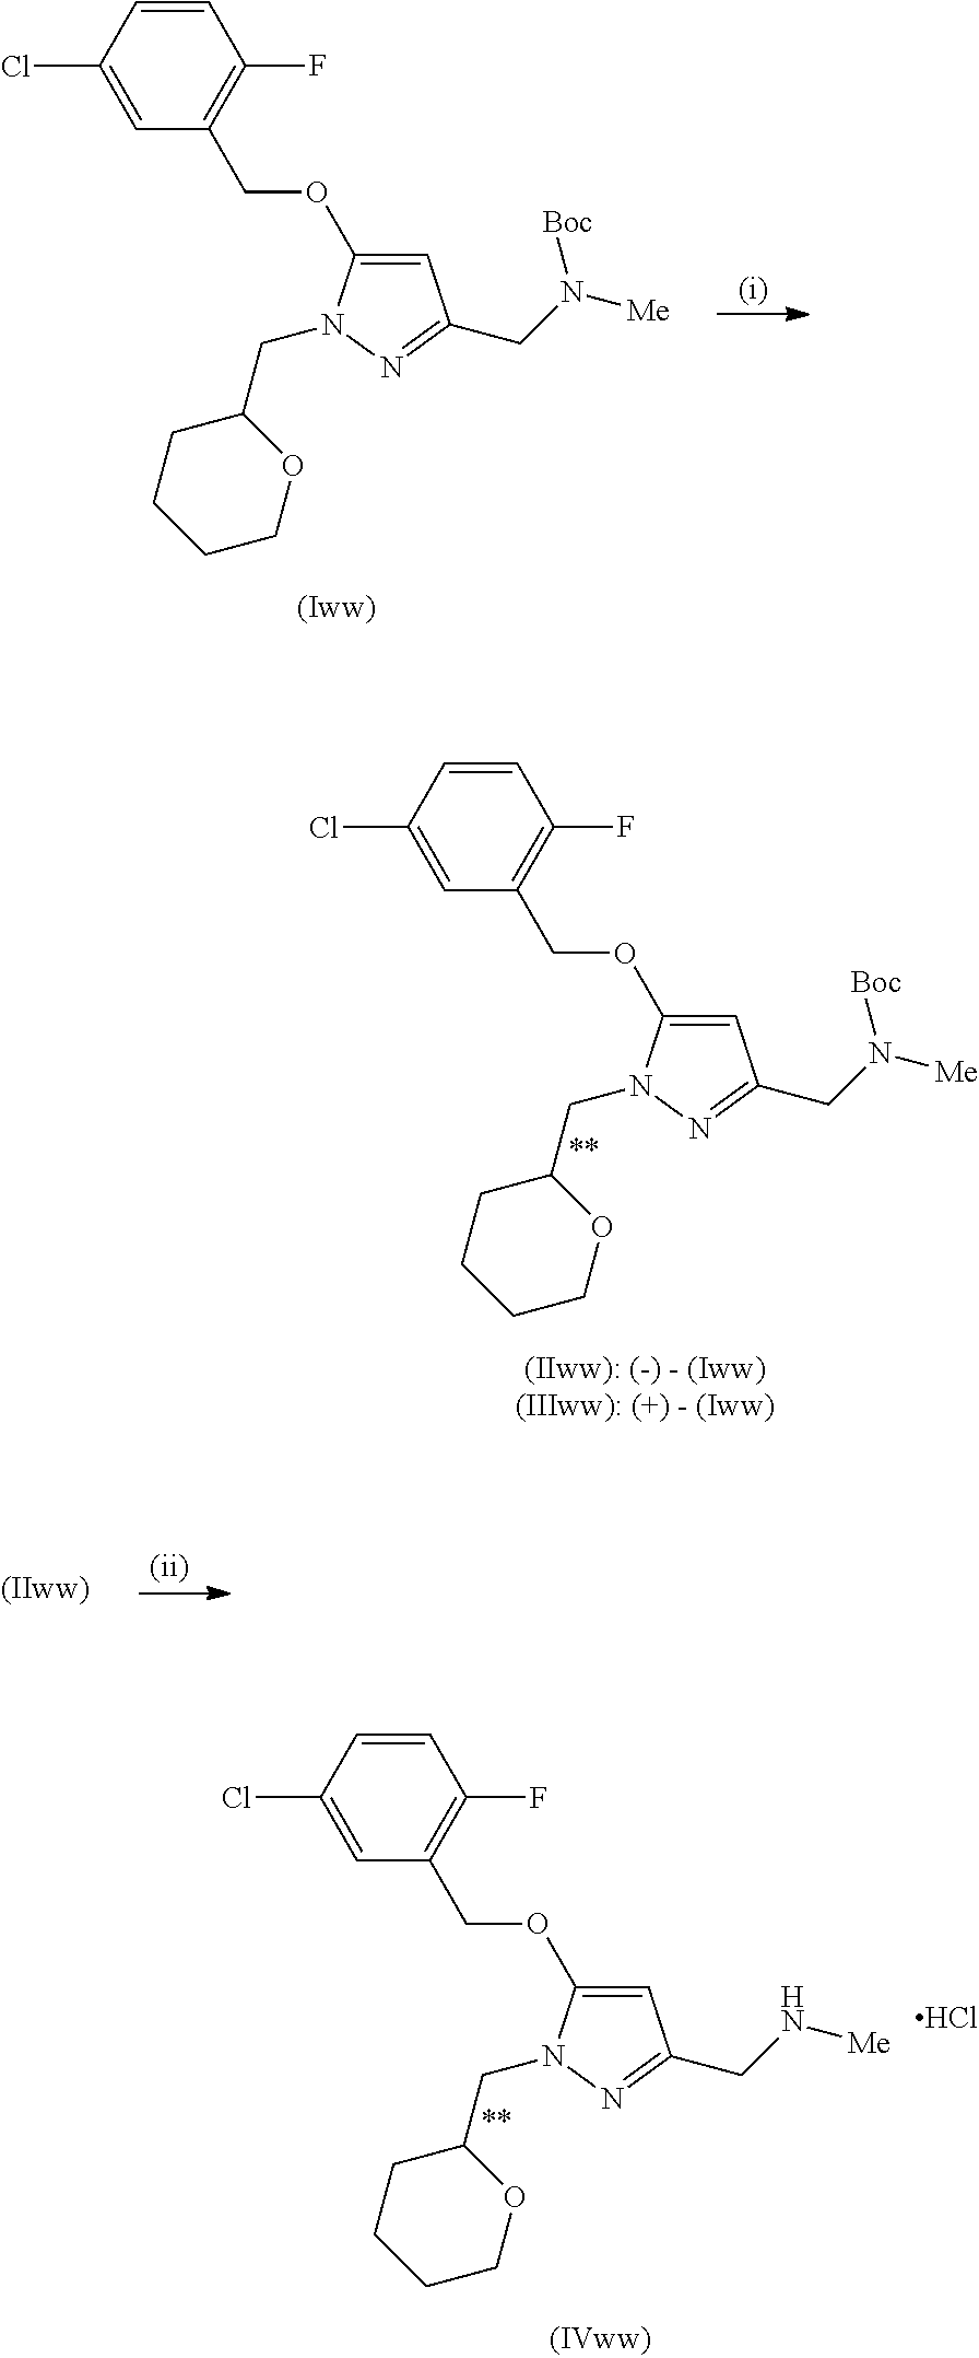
C1(Cl)=CC(COC2=CC(CN([Me])[Boc])=NN2CC2CCCCO2)=C(F)C=C1.C1(Cl)=CC(COC2=CC(CN([Me])[Boc])=NN2CC2CCCCO2)=C(F)C=C1.C1(Cl)=CC(COC2=CC(CN[Me])=NN2CC2CCCCO2)=C(F)C=C1.Cl
